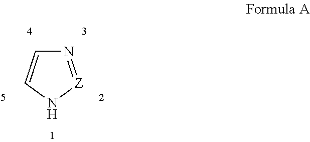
N1=[Z]NC=C1
